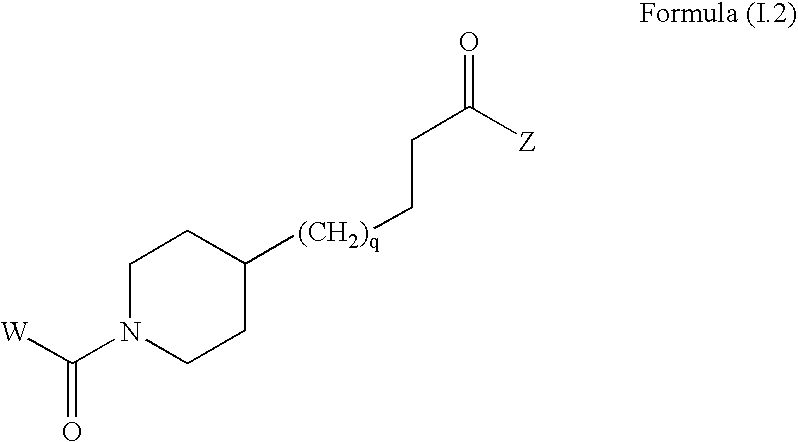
C1N(C([W])=O)CCC([(CH2)q]CCC([Z])=O)C1
